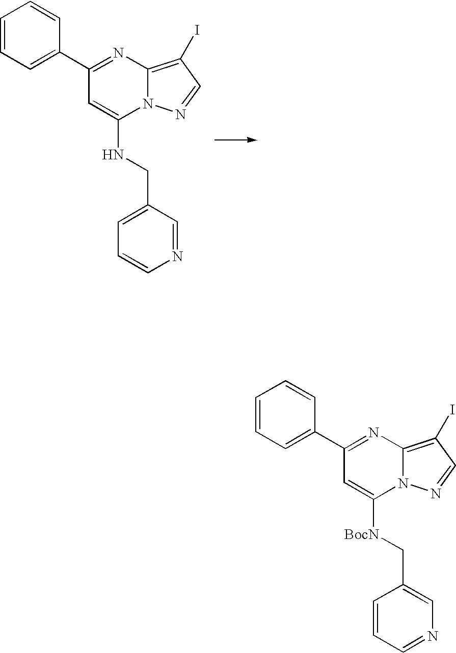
C1=C(NCC2=CC=CN=C2)N2C(=C(I)C=N2)N=C1C1=CC=CC=C1.C1=C([BocN]CC2=CN=CC=C2)N2C(=C(I)C=N2)N=C1C1=CC=CC=C1
